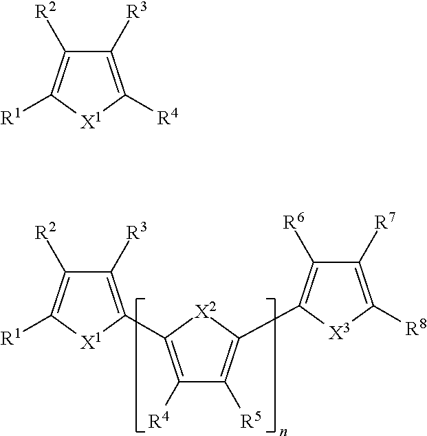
C1([R3])=C(C2=C([R4])C([R5])=C(C3=C([R6])C([R7])=C([R8])[X3]3)[X2]2)[X1]C([R1])=C1[R2].C1([R3])=C([R4])[X1]C([R1])=C1[R2]
